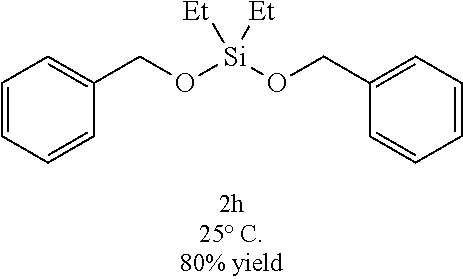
C1=CC=CC(CO[Si](OCC2=CC=CC=C2)([Et])[Et])=C1
